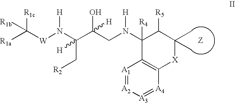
[R1a]C([W]N(C(C(CN(C1([R4])C([R5])C(C)(C)[X]C2=C1[A1]=[A2][A3]=[A4]2)[H])(O)[H])(C[R2])[H])[H])([R1b])[R1c]
